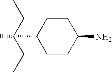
C1CC(N)CCC1C.CCCCC
